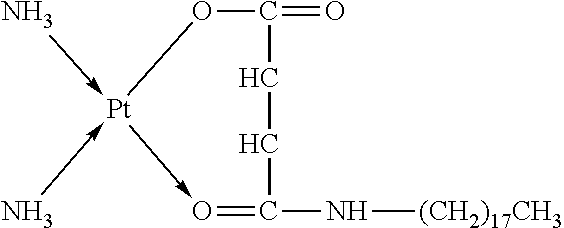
O1C(=O)CCC(N[(CH2)17CH3])=O-[Pt]1(-N)-N
